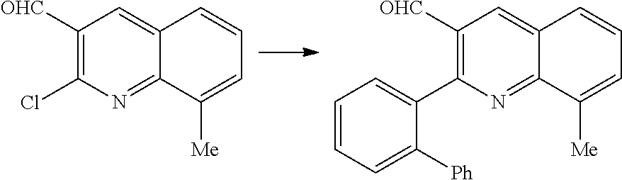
C1([OHC])=C(C2=CC=CC=C2[Ph])N=C2C(=C1)C=CC=C2[Me].C1([OHC])=C(Cl)N=C2C(=C1)C=CC=C2[Me]
